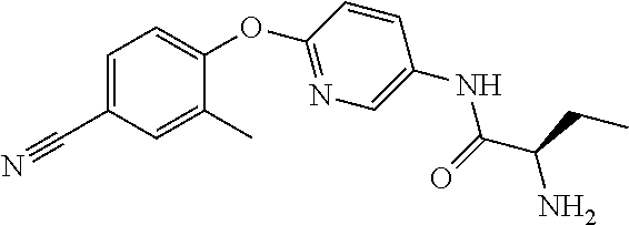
C1=C(C#N)C=C(C)C(OC2=NC=C(NC(C(N)CC)=O)C=C2)=C1
